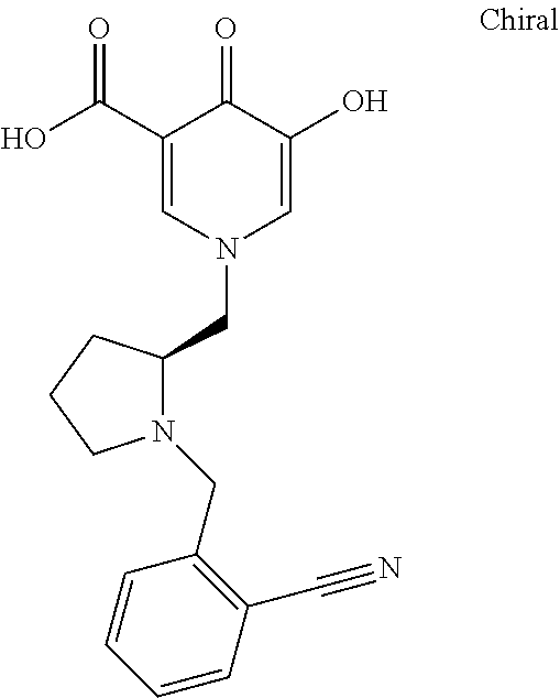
C1(C(=O)O)=CN(CC2N(CC3=C(C#N)C=CC=C3)CCC2)C=C(O)C1=O
